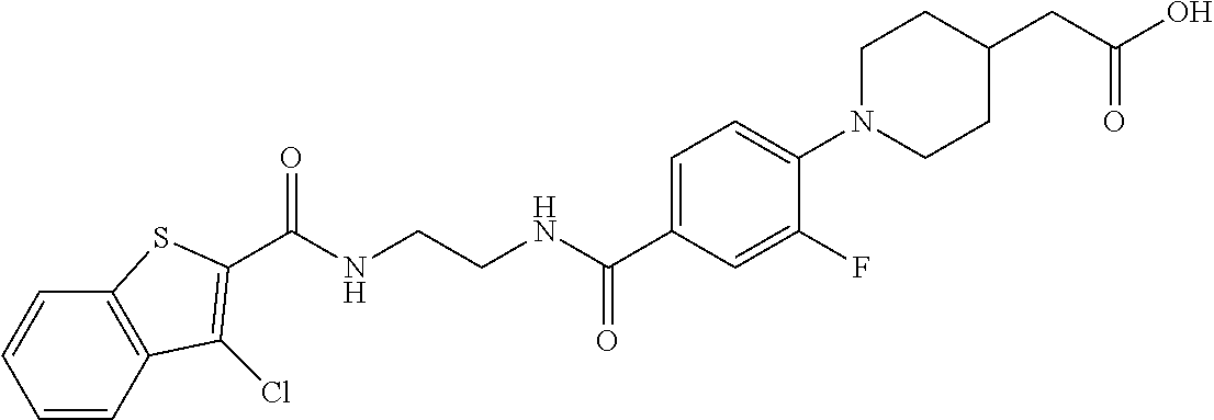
C1=CC2=C(C=C1)SC(C(NCCNC(C1=CC=C(N3CCC(CC(=O)O)CC3)C(F)=C1)=O)=O)=C2Cl
